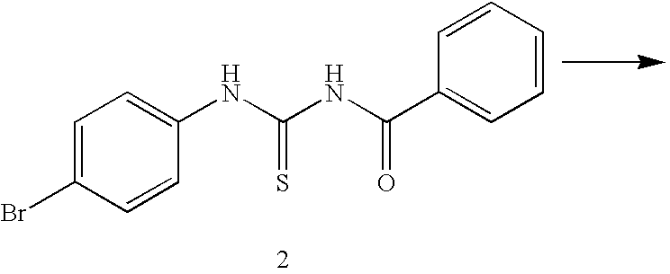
C1=C(Br)C=CC(NC(NC(C2=CC=CC=C2)=O)=S)=C1
